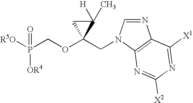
[OR5]P(COC1(CN2C=NC3=C2N=C([X2])N=C3[X1])C([H])(C)C1)([OR4])=O
